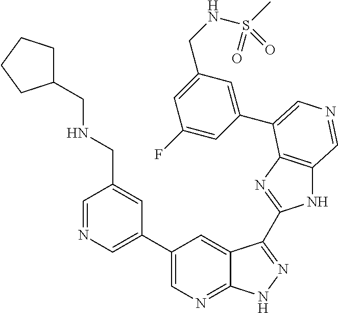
C1(C2=CN=CC(CNCC3CCCC3)=C2)=CN=C2C(=C1)C(C1=NC3=C(N1)C=NC=C3C1=CC(CNS(C)(=O)=O)=CC(F)=C1)=NN2
